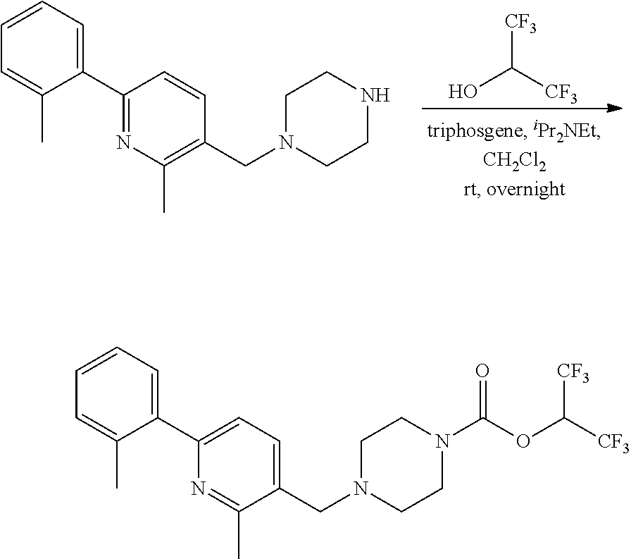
[CF3]C([CF3])O.C1(C2=CC=CC=C2C)=NC(C)=C(CN2CCNCC2)C=C1.C1(C2=CC=CC=C2C)=CC=C(CN2CCN(C(OC([CF3])[CF3])=O)CC2)C(C)=N1
